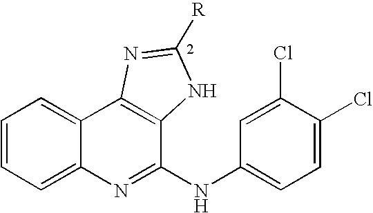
C1=CC=C2C(=C1)C1=C(C(NC3=CC=C(Cl)C(Cl)=C3)=N2)NC([R])=N1
